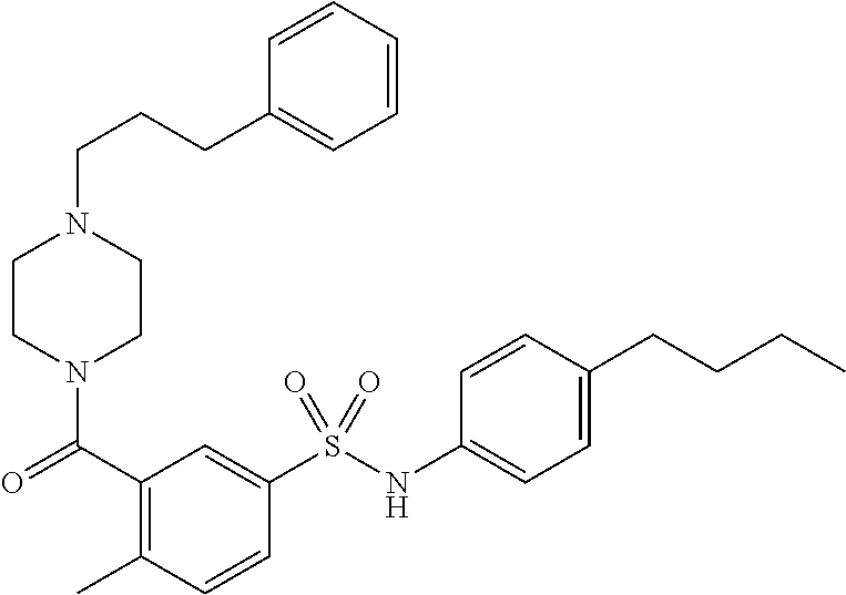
C1CN(C(=O)C2=C(C)C=CC(S(NC3=CC=C(CCCC)C=C3)(=O)=O)=C2)CCN1CCCC1=CC=CC=C1
